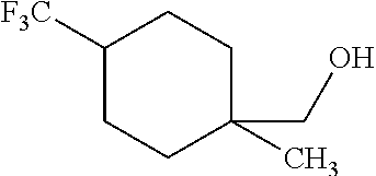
C1([F3C])CCC(C)(CO)CC1
